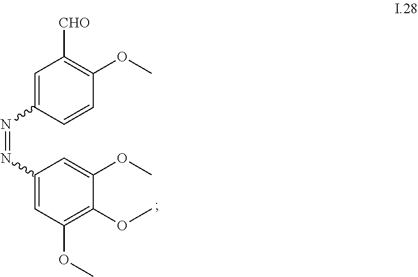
C1=C(N=NC2=CC(OC)=C(OC)C(OC)=C2)C=CC(OC)=C1[CHO]
